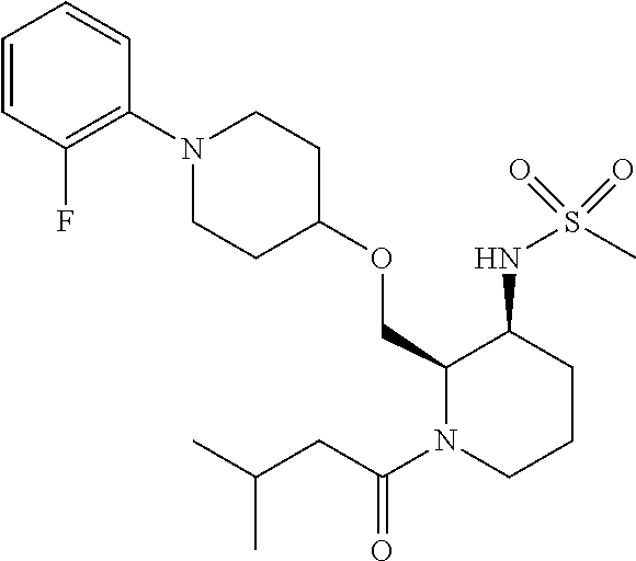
C1(COC2CCN(C3=C(F)C=CC=C3)CC2)N(C(CC(C)C)=O)CCCC1NS(C)(=O)=O
